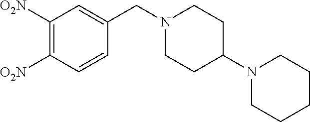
C1([O2N])=C([O2N])C=CC(CN2CCC(N3CCCCC3)CC2)=C1
